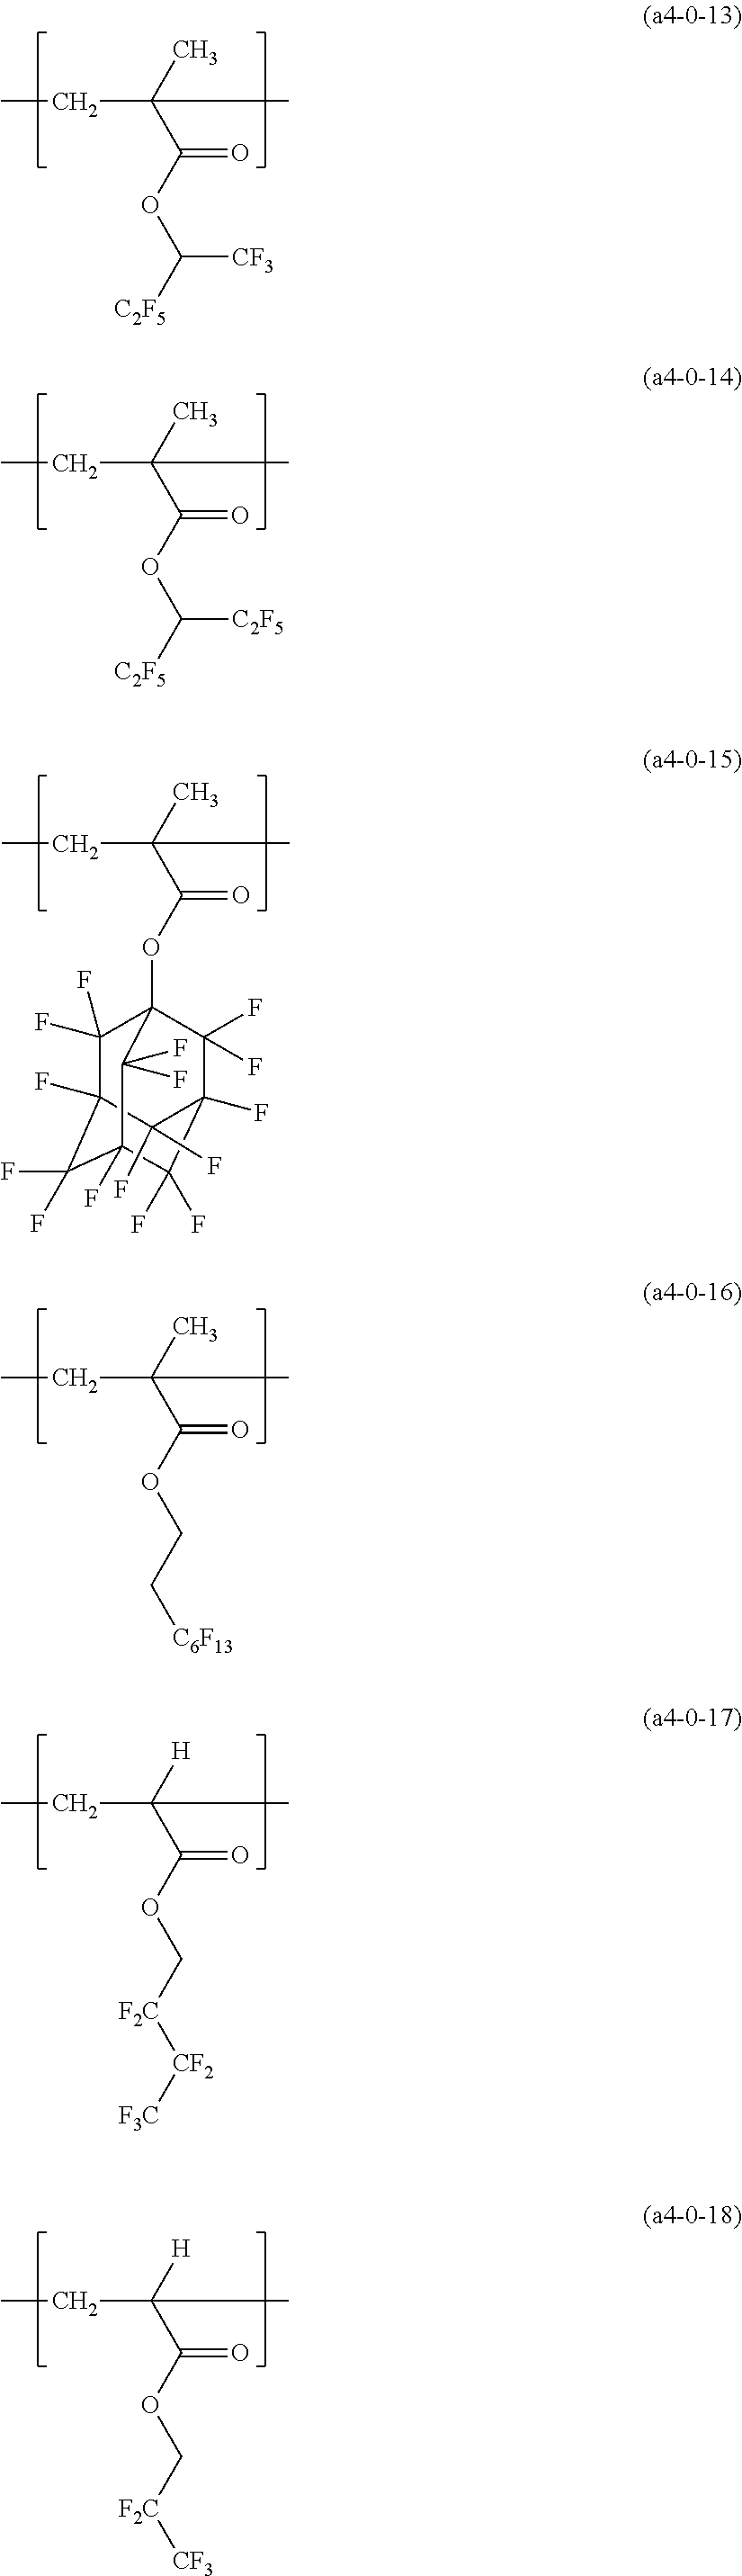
C(OC(C(C)(CC)C)=O)([C2F5])[CF3].C(OC(C(C)(CC)C)=O)([C2F5])[C2F5].C(OC(C(C)(CC)C)=O)C[C6F13].C(OC(C([H])(CC)C)=O)[F2C][CF2][F3C].O(C(C(C)(CC)C)=O)C12C(F)(F)C3(F)C(F)(F)C(F)(C(F)(F)C(F)(C1(F)F)C3(F)F)C2(F)F.C(OC(C([H])(CC)C)=O)[F2C][CF3]
